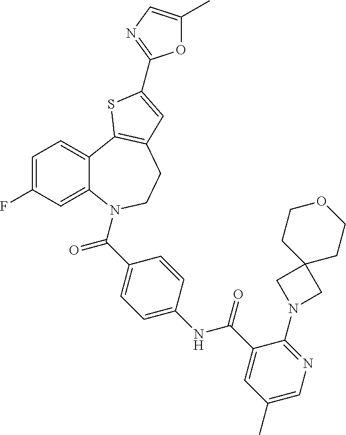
C1=C(F)C=C2C(=C1)C1=C(CCN2C(=O)C2=CC=C(NC(=O)C3=CC(C)=CN=C3N3CC4(C3)CCOCC4)C=C2)C=C(C2=NC=C(C)O2)S1
